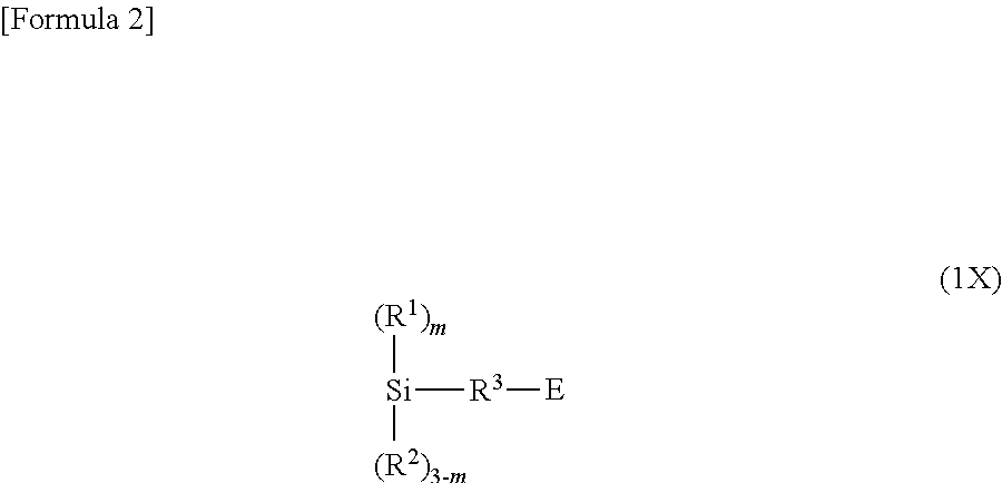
[Si]([R3][E])([(R1)m])[(R2)3-m]
